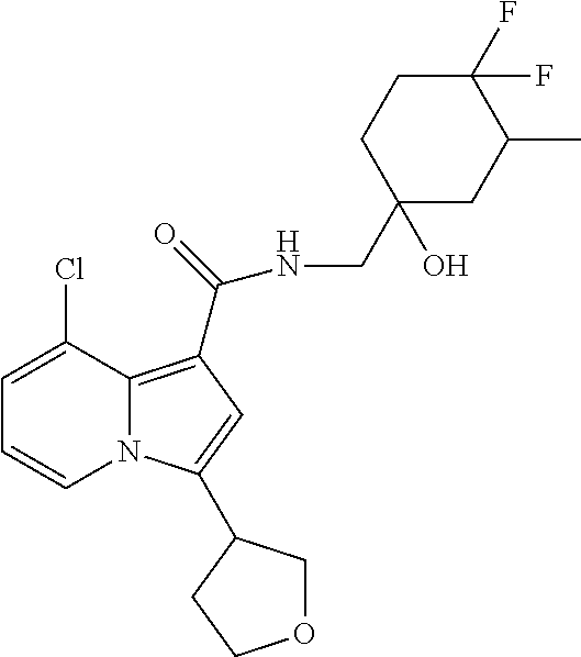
C1=C(Cl)C2=C(C(=O)NCC3(O)CC(C)C(F)(F)CC3)C=C(C3COCC3)N2C=C1
